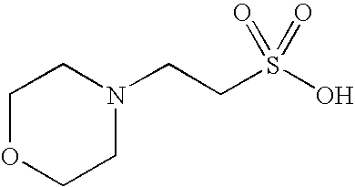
C1OCCN(CCS(O)(=O)=O)C1
